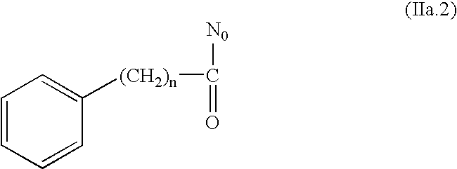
C1=CC=CC([(CH2)n]C([N0])=O)=C1
